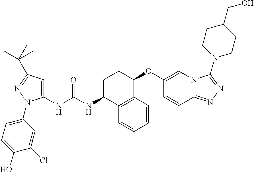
C1(NC(NC2CCC(OC3=CN4C(=NN=C4N4CCC(CO)CC4)C=C3)C3=C2C=CC=C3)=O)=CC(C(C)(C)C)=NN1C1=CC=C(O)C(Cl)=C1
